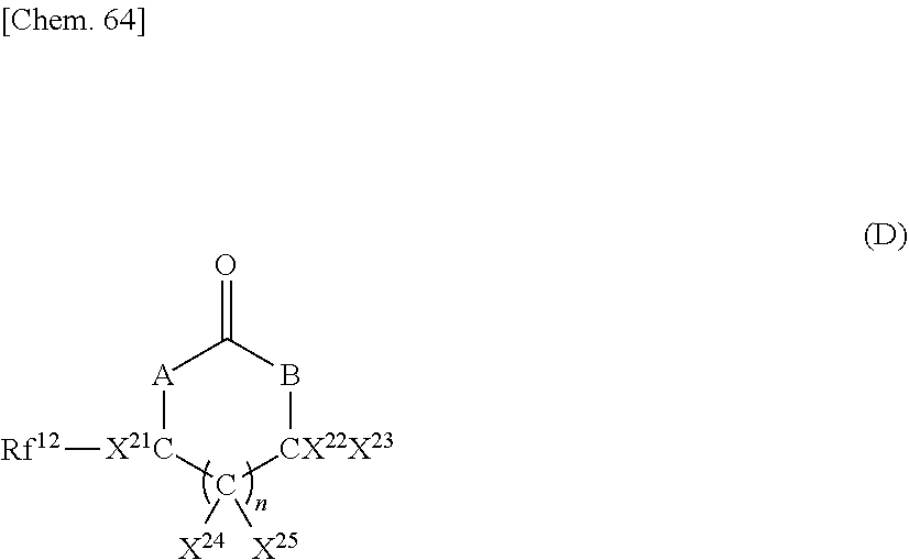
[A]1[X21C]([Rf12])C([X24])([X25])[CX22X23]BC1=O
